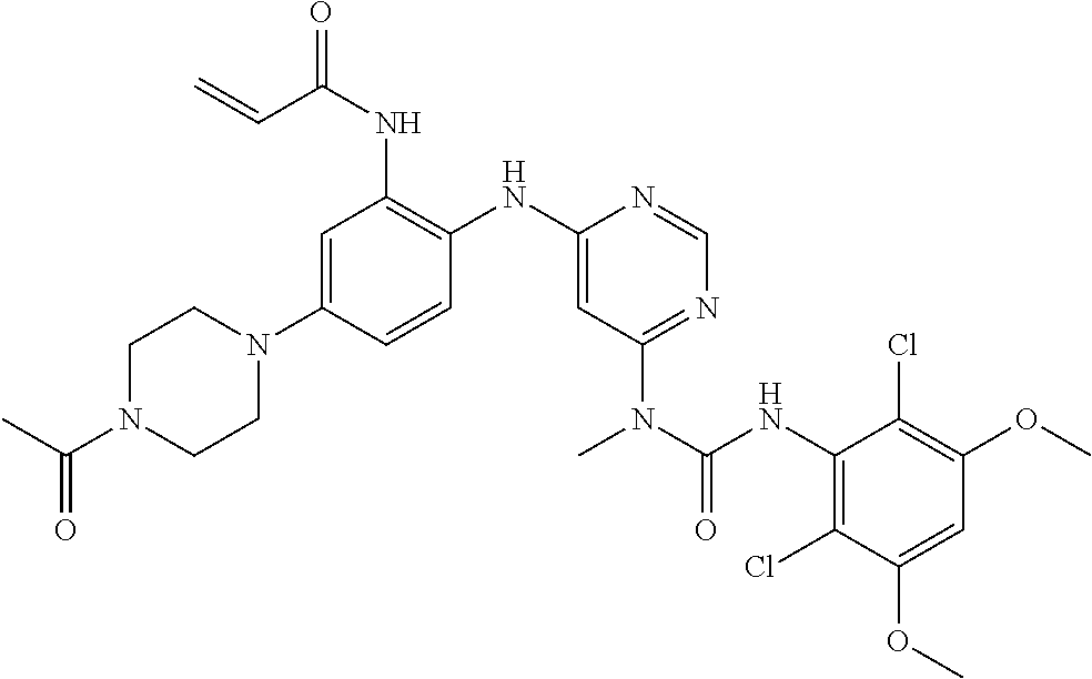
C1=C(N2CCN(C(C)=O)CC2)C=CC(NC2=CC(N(C(NC3=C(Cl)C(OC)=CC(OC)=C3Cl)=O)C)=NC=N2)=C1NC(C=C)=O
